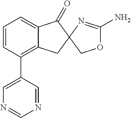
C1=CC(C2=CN=CN=C2)=C2C(=C1)C(=O)C1(C2)N=C(N)OC1
